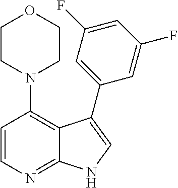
C1=CN=C2C(=C1N1CCOCC1)C(C1=CC(F)=CC(F)=C1)=CN2
